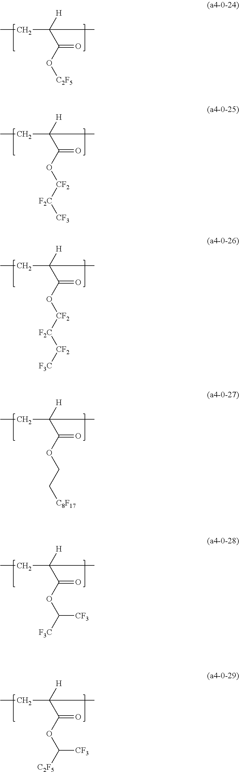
CCC(C(O[C2F5])=O)([H])C.CCC(C(O[CF2][F2C][CF3])=O)([H])C.CCC(C(O[CF2][F2C][CF2][F3C])=O)([H])C.CCC(C(OCC[C8F17])=O)([H])C.CCC(C(OC([F3C])[CF3])=O)([H])C.CCC(C(OC([C2F5])[CF3])=O)([H])C
